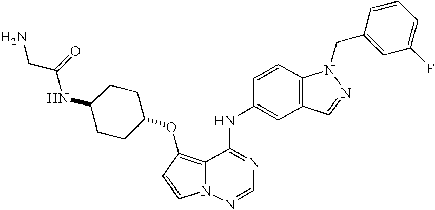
C12=C(OC3CCC(NC(CN)=O)CC3)C=CN1N=CN=C2NC1=CC2=C(C=C1)N(CC1=CC(F)=CC=C1)N=C2
